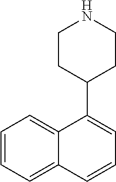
C1=CC=C2C(=C1)C(C1CCNCC1)=CC=C2
